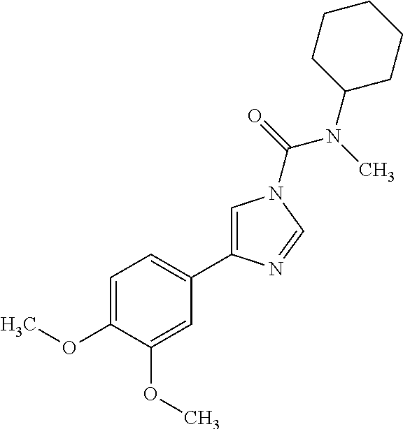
C1=C(OC)C(OC)=CC(C2=CN(C(=O)N(C)C3CCCCC3)C=N2)=C1
